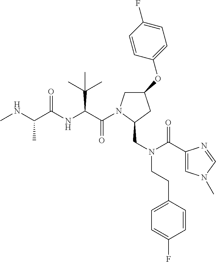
C(C(NC(C(NC)C)=O)C(C)(C)C)(=O)N1CC(OC2=CC=C(F)C=C2)CC1CN(C(=O)C1=CN(C)C=N1)CCC1=CC=C(F)C=C1
